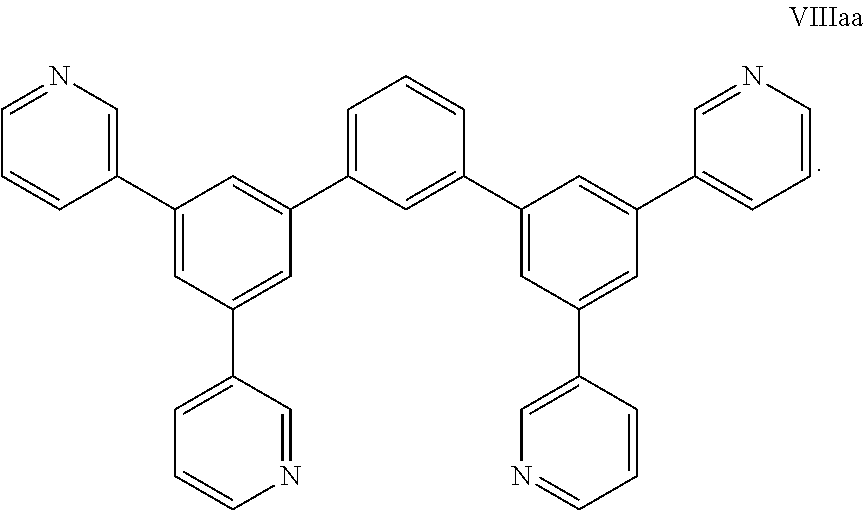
C1(C2=CN=CC=C2)=CC(C2=CC=CN=C2)=CC(C2=CC=CC(C3=CC(C4=CN=CC=C4)=CC(C4=CC=CN=C4)=C3)=C2)=C1
